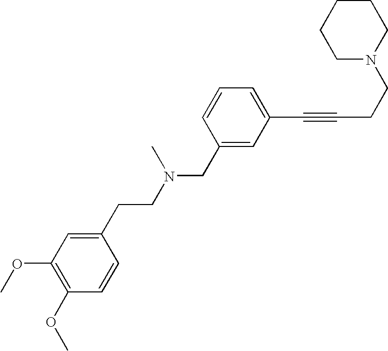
C(CN(C)CC1=CC(C#CCCN2CCCCC2)=CC=C1)C1=CC(OC)=C(OC)C=C1
